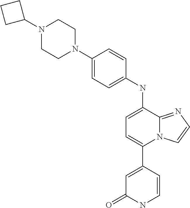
C1(C2=CC(=O)NC=C2)=CC=C(NC2=CC=C(N3CCN(C4CCC4)CC3)C=C2)C2=NC=CN12
